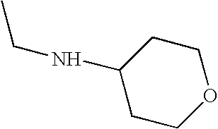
C1(NCC)CCOCC1
